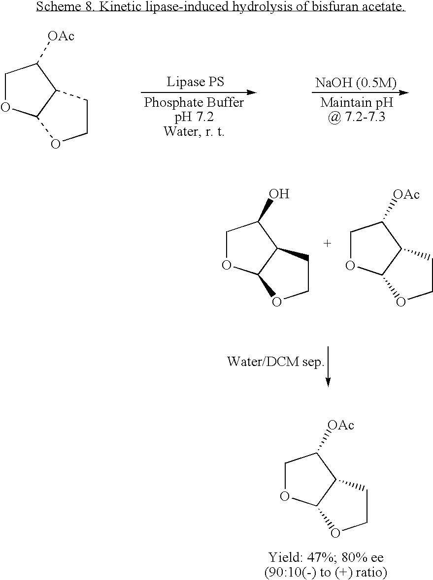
C1OC2C(C1[OAc])CCO2.C1OC2C(C1O)CCO2.C1OC2C(C1[OAc])CCO2.C1OC2C(C1[OAc])CCO2
